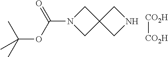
C1N(C(OC(C)(C)C)=O)CC12CNC2.[CO2H][CO2H]
